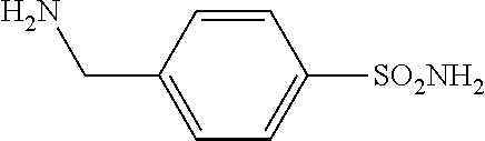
C1=CC(CN)=CC=C1[SO2NH2]
